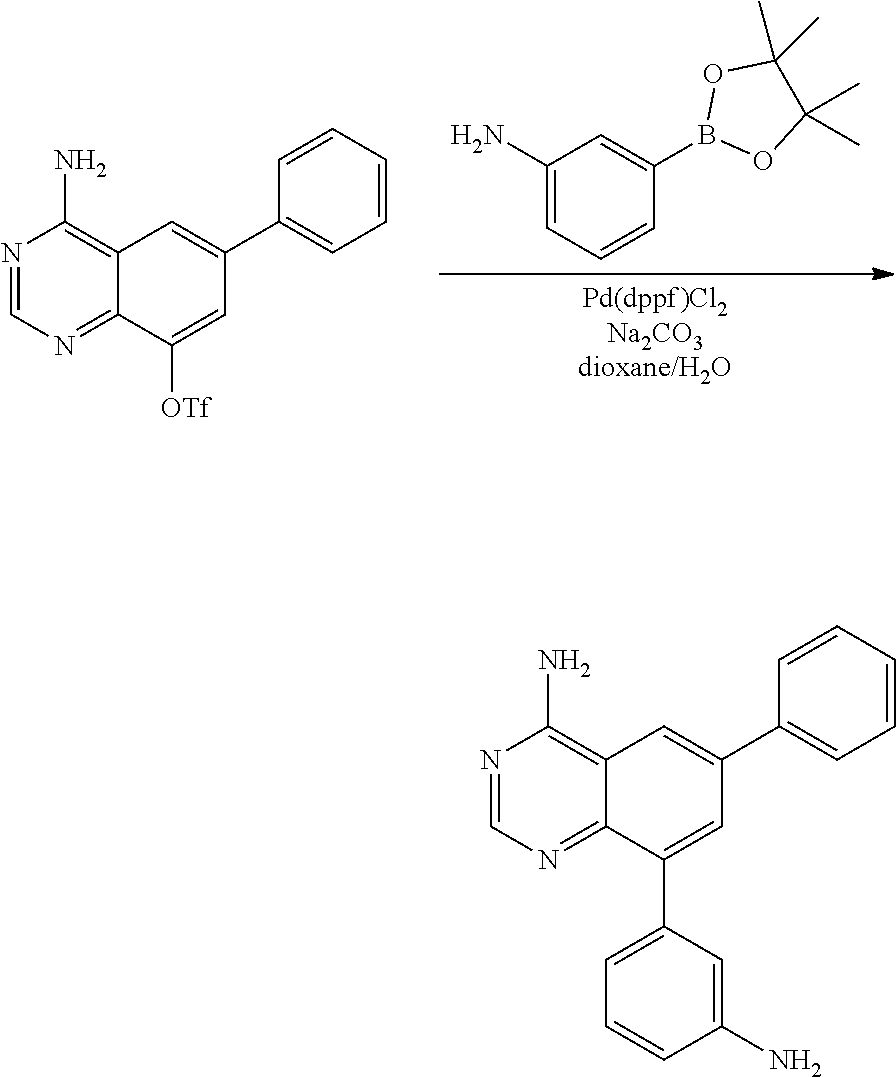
[Pd(dppf)Cl2Na2CO3dioxane/H2O].C1(N)=CC=CC(B2OC(C)(C)C(C)(C)O2)=C1.N1=CN=C2C(=C1N)C=C(C1=CC=CC=C1)C=C2[OTf].N1=CN=C2C(=C1N)C=C(C1=CC=CC=C1)C=C2C1=CC=CC(N)=C1
